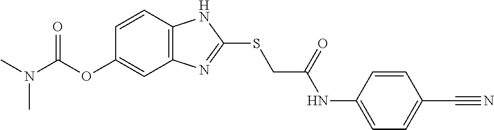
C12=C(C=CC(OC(N(C)C)=O)=C1)NC(SCC(NC1=CC=C(C#N)C=C1)=O)=N2
